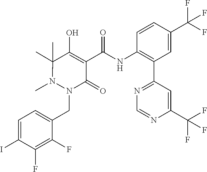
N1(CC2=CC=C(I)C(F)=C2F)N(C)C(C)(C)C(O)=C(C(NC2=C(C3=NC=NC(C(F)(F)F)=C3)C=C(C(F)(F)F)C=C2)=O)C1=O
